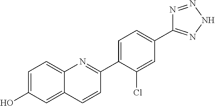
C1=C(O)C=C2C(=C1)N=C(C1=CC=C(C3=NNN=N3)C=C1Cl)C=C2
